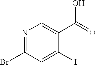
N1=C(Br)C=C(I)C(C(=O)O)=C1
